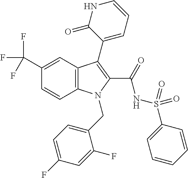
C1(C(F)(F)F)=CC2=C(C=C1)N(CC1=CC=C(F)C=C1F)C(C(=O)NS(=O)(=O)C1=CC=CC=C1)=C2C1=CC=CNC1=O
